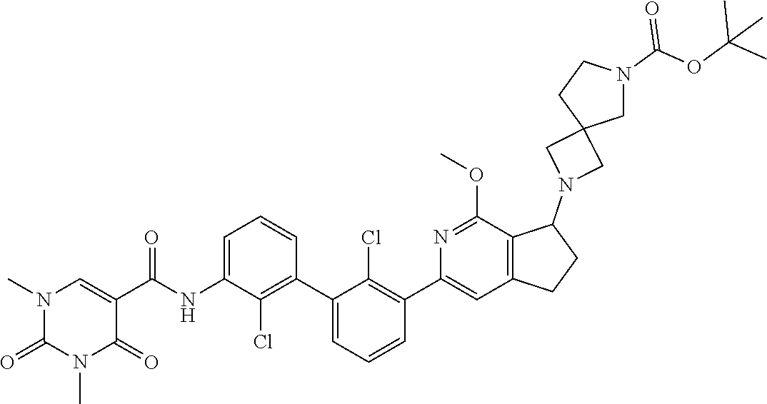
CN1C(=O)N(C)C=C(C(=O)NC2=CC=CC(C3=CC=CC(C4=CC5=C(C(N6CC7(C6)CCN(C(OC(C)(C)C)=O)C7)CC5)C(OC)=N4)=C3Cl)=C2Cl)C1=O
